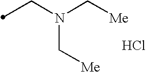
Cl.C(N(C[Me])C[Me])C
